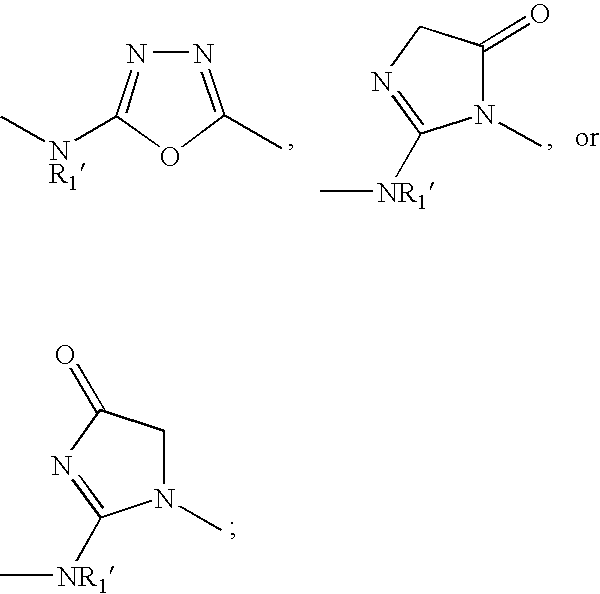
N1=C([NR1]C)OC(C)=N1.N1=C([NR1]C)N(C)C(=O)C1.N1=C([NR1]C)N(C)CC1=O
